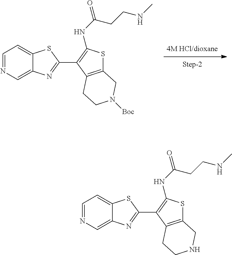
C1=NC=C2C(=C1)SC(C1=C(NC(=O)CCNC)SC3=C1CCN([Boc])C3)=N2.C1=NC=C2C(=C1)SC(C1=C(NC(=O)CCNC)SC3=C1CCNC3)=N2
